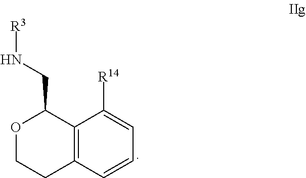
O1CCC2=C(C1CN[R3])C([R14])=CC=C2
